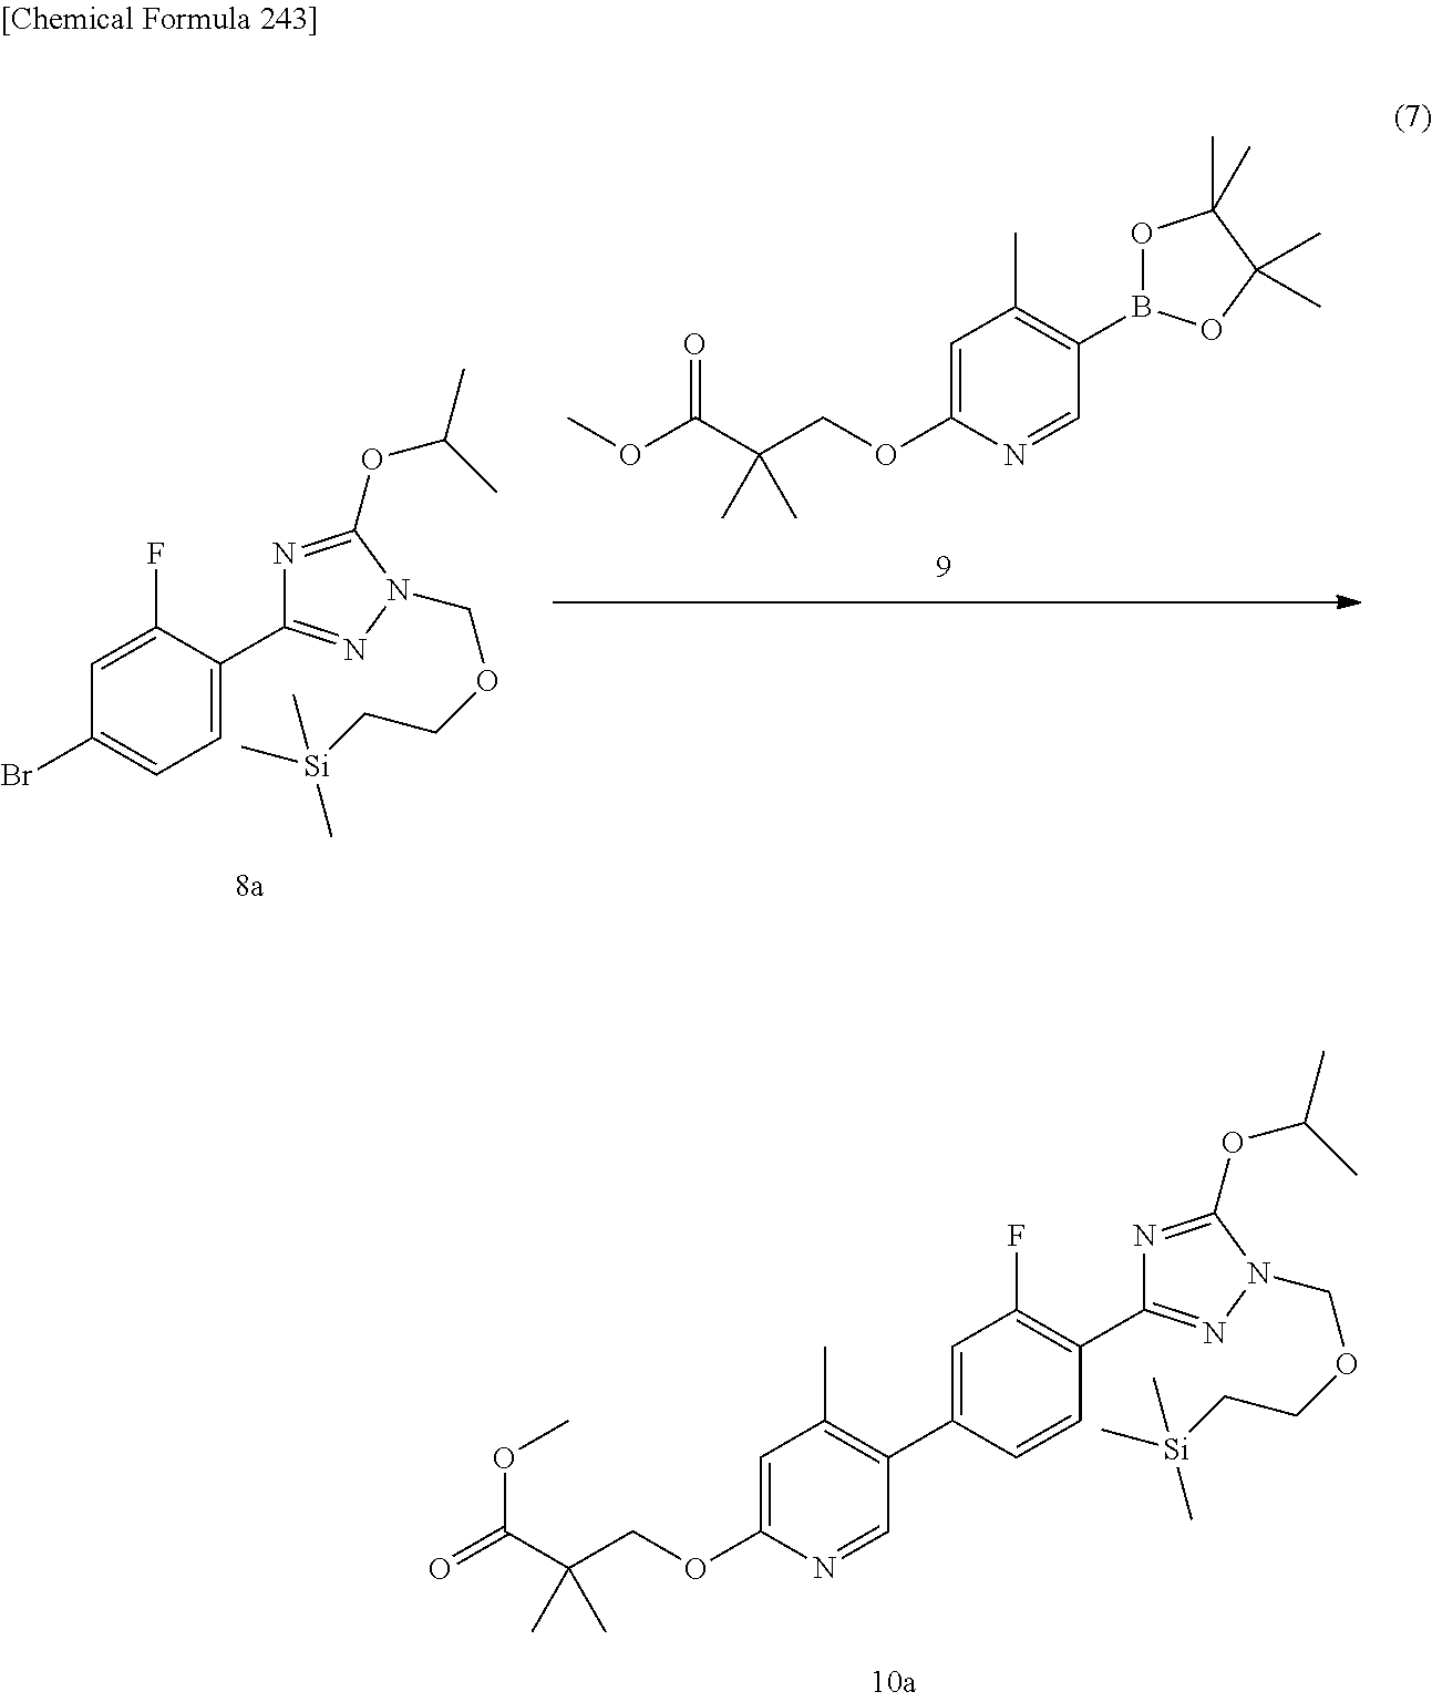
C1(C2=C(C)C=C(OCC(C(=O)OC)(C)C)N=C2)=CC(F)=C(C2=NN(COCC[Si](C)(C)C)C(OC(C)C)=N2)C=C1.B1(C2=C(C)C=C(OCC(C(OC)=O)(C)C)N=C2)OC(C)(C)C(C)(C)O1.C1(Br)=CC=C(C2=NN(COCC[Si](C)(C)C)C(OC(C)C)=N2)C(F)=C1
